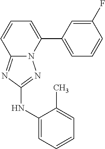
C1(F)=CC(C2=CC=CC3=NC(NC4=CC=CC=C4C)=NN23)=CC=C1
